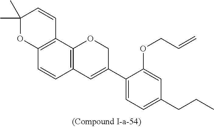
C12=C(C3=C(C=C1)C=C(C1=CC=C(CCC)C=C1OCC=C)CO3)C=CC(C)(C)O2
